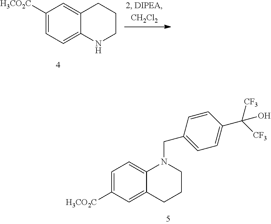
C1([H3CO2C])=CC=C2C(=C1)CCCN2.C1([H3CO2C])=CC=C2C(=C1)CCCN2CC1=CC=C(C([CF3])([CF3])O)C=C1
